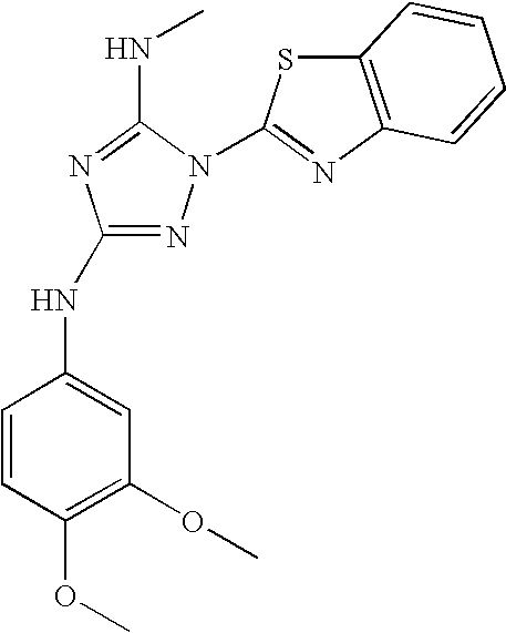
N1=C(NC2=CC(OC)=C(OC)C=C2)N=C(NC)N1C1=NC2=C(S1)C=CC=C2
